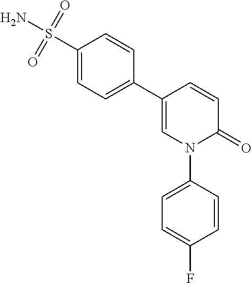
C1=CC(C2=CC=C(S(N)(=O)=O)C=C2)=CN(C2=CC=C(F)C=C2)C1=O
